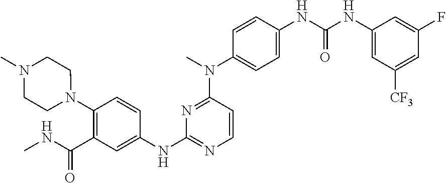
C1(N2CCN(C)CC2)=C(C(NC)=O)C=C(NC2=NC=CC(N(C)C3=CC=C(NC(NC4=CC([CF3])=CC(F)=C4)=O)C=C3)=N2)C=C1
